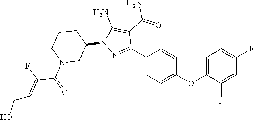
N1(C2CN(C(C(=CCO)F)=O)CCC2)N=C(C2=CC=C(OC3=CC=C(F)C=C3F)C=C2)C(C(N)=O)=C1N
